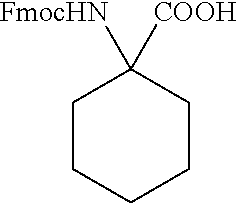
C1CCCCC1([COOH])[FmocHN]
